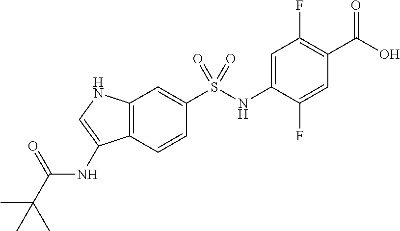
N(C1=CC(F)=C(C(O)=O)C=C1F)S(=O)(C1=CC2=C(C=C1)C(NC(C(C)(C)C)=O)=CN2)=O
